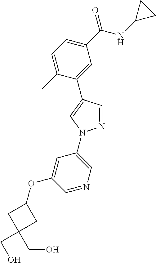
C1=C(C)C(C2=CN(C3=CN=CC(OC4CC(CO)(CO)C4)=C3)N=C2)=CC(C(NC2CC2)=O)=C1
